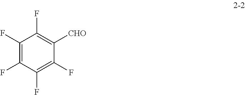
C1(F)=C(F)C(F)=C(F)C([CHO])=C1F
